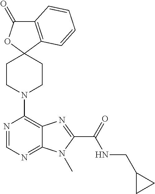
C12=C(C=CC=C1)C1(OC2=O)CCN(C2=C3C(=NC=N2)N(C)C(C(=O)NCC2CC2)=N3)CC1
